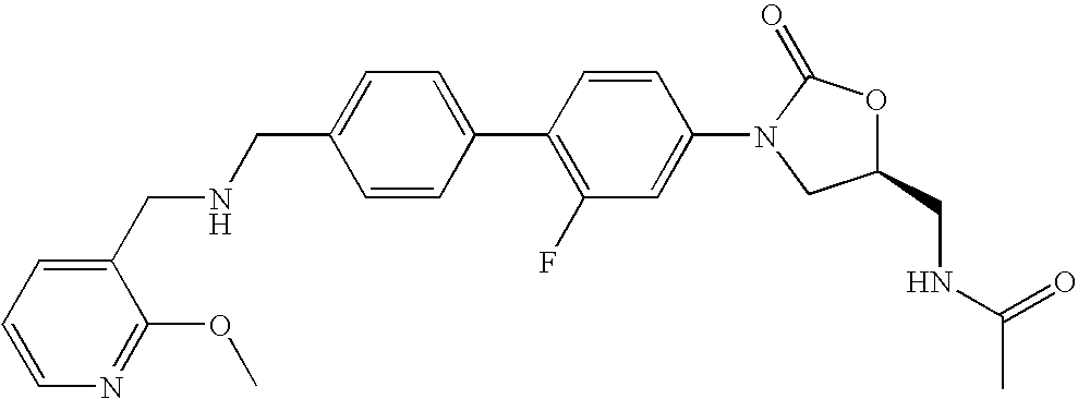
C1=C(CNCC2=CC=CN=C2OC)C=CC(C2=C(F)C=C(N3CC(CNC(C)=O)OC3=O)C=C2)=C1
